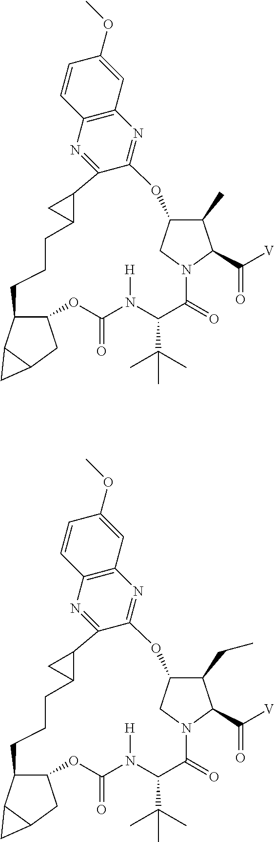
C12C(CCCC3C(OC(=O)N([H])C(C(C)(C)C)C(=O)N4C(C([V])=O)C(C)C(C4)OC4=NC5=C(N=C14)C=CC(OC)=C5)CC1C3C1)C2.C12C(CCCC3C(OC(=O)N([H])C(C(C)(C)C)C(=O)N4C(C([V])=O)C(CC)C(C4)OC4=NC5=C(N=C14)C=CC(OC)=C5)CC1C3C1)C2
